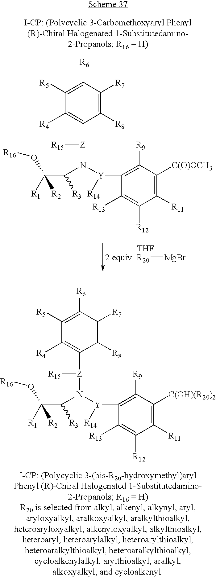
[Z](N([Y]([R14])C1=C([R9])C([C(O)OCH3])=C([R11])C([R12])=C1[R13])C(C([R1])([R2])O[R16])[R3])([R15])C1=C([R4])C([R5])=C([R6])C([R7])=C1[R8].[R20][MgBr].[THF].[Z](N([Y]([R14])C1=C([R9])C([C(OH)(R20)2])=C([R11])C([R12])=C1[R13])C(C([R1])([R2])O[R16])[R3])([R15])C1=C([R4])C([R5])=C([R6])C([R7])=C1[R8]
